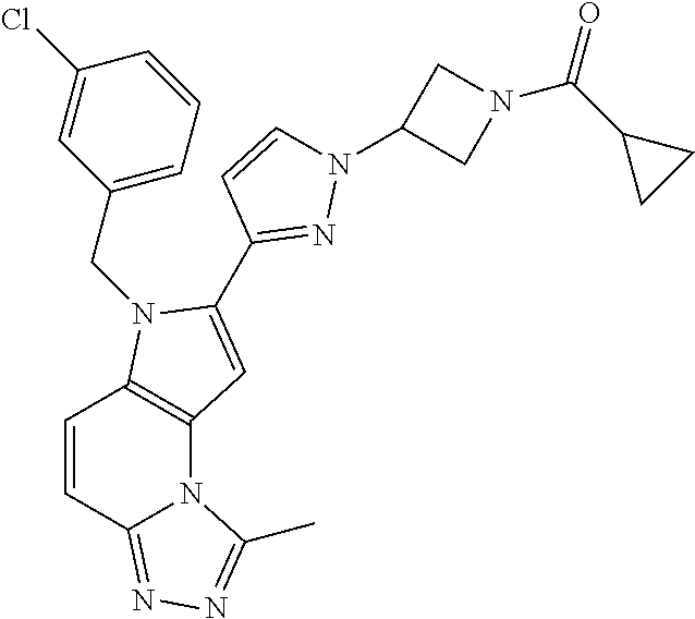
C12=C(N(CC3=CC=CC(Cl)=C3)C(C3=NN(C4CN(C(C5CC5)=O)C4)C=C3)=C1)C=CC1=NN=C(C)N21
